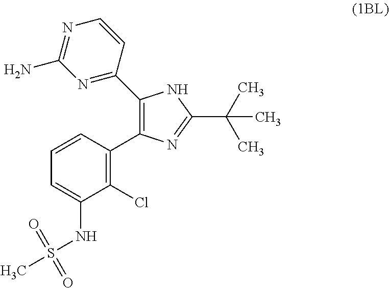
C1(Cl)=C(C2=C(C3=NC(N)=NC=C3)NC(C(C)(C)C)=N2)C=CC=C1NS(C)(=O)=O
